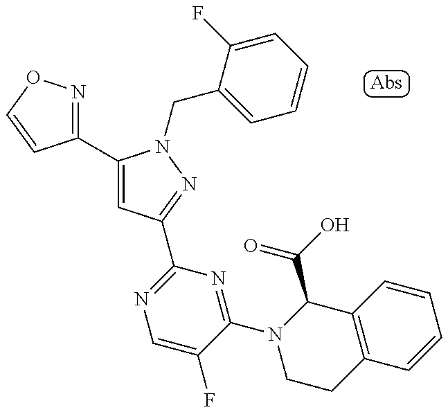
C1(C2=CC(C3=NC=C(F)C(N4CCC5=C(C4C(=O)O)C=CC=C5)=N3)=NN2CC2=CC=CC=C2F)=NOC=C1
